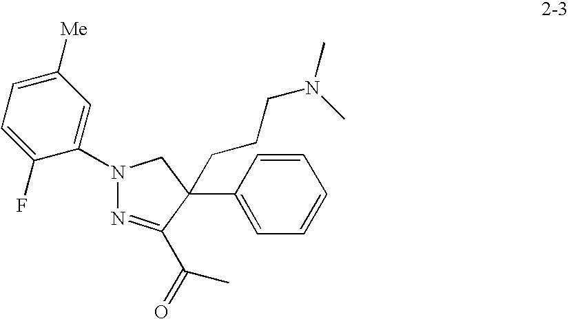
N1(C2=CC([Me])=CC=C2F)N=C(C(C)=O)C(CCCN(C)C)(C2=CC=CC=C2)C1
